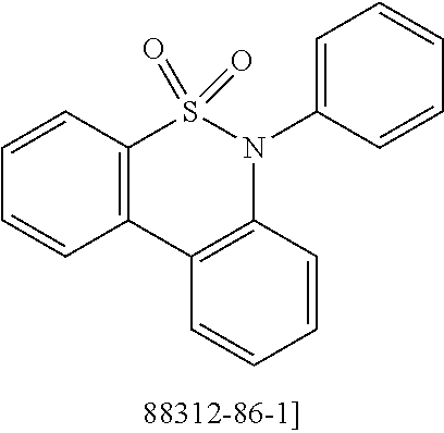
C12=C(C3=C(N(C4=CC=CC=C4)S1(=O)=O)C=CC=C3)C=CC=C2
